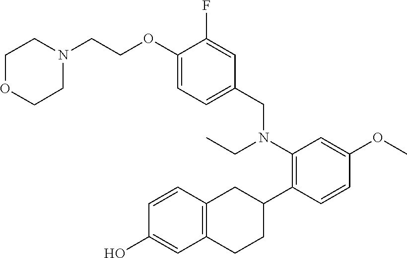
C1(OCCN2CCOCC2)=CC=C(CN(CC)C2=C(C3CC4=C(CC3)C=C(O)C=C4)C=CC(OC)=C2)C=C1F
